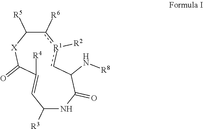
C1=C([R4])C(=O)[X]C([R5])c([R6])[R1]([R2])cC(N[R8])C(=O)NC1[R3]
